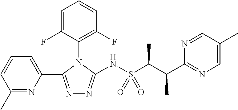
C1(N2C(NS(C(C(C3=NC=C(C)C=N3)C)C)(=O)=O)=NN=C2C2=CC=CC(C)=N2)=C(F)C=CC=C1F
